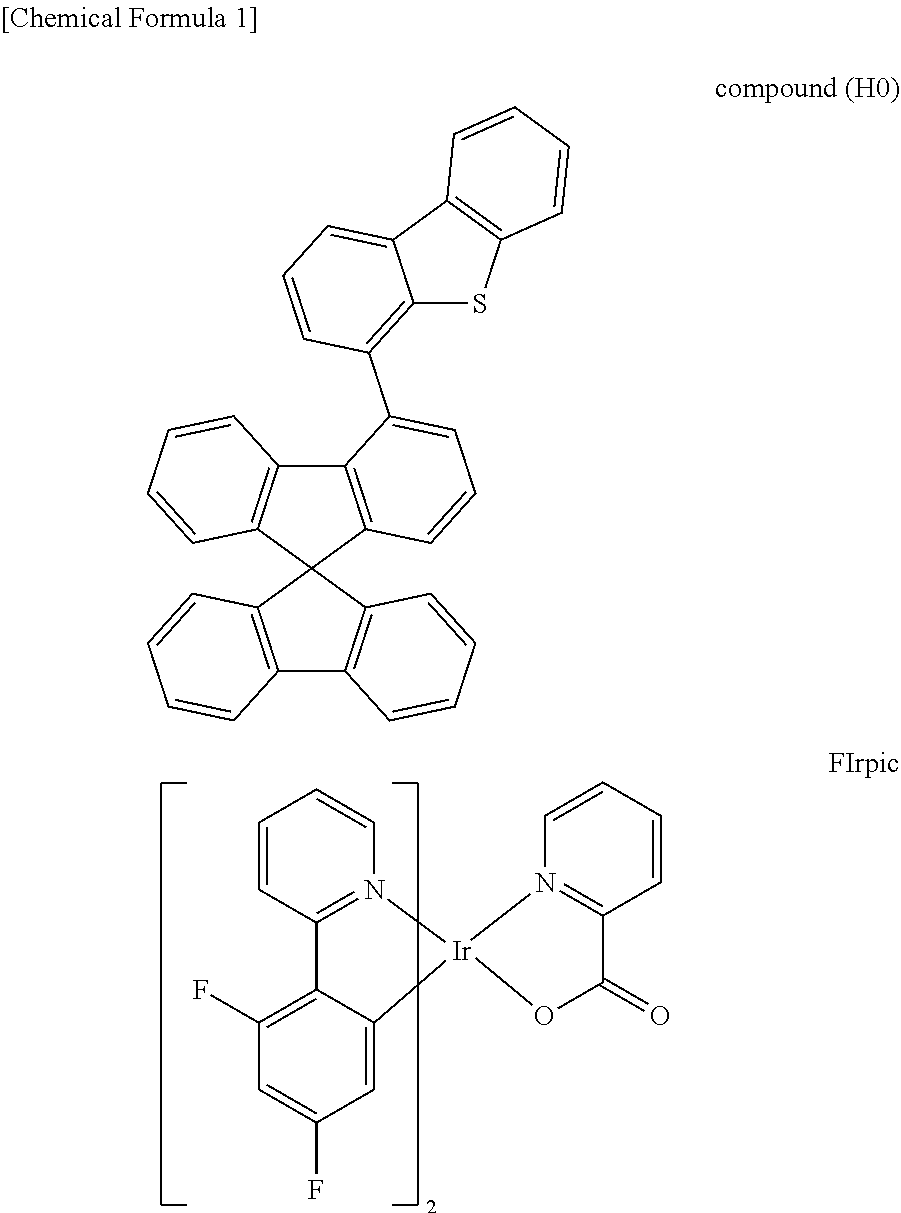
C1=CC2=N(C=C1)[Ir]1(C3=CC(F)=CC(F)=C23)N2=C(C=CC=C2)C(=O)O1.C12=C(C3(C4=C1C=CC=C4)C1=C(C4=C3C=CC=C4)C(C3=C4C(=CC=C3)C3=C(S4)C=CC=C3)=CC=C1)C=CC=C2
